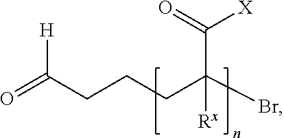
C(C(Br)(CCCC(=O)[H])[Rx])(=O)[X]
